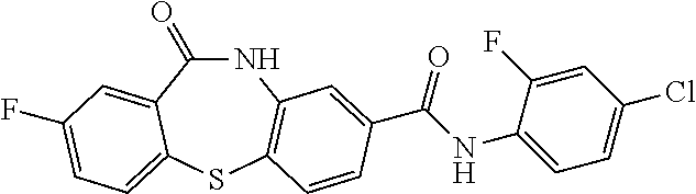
N1C(=O)C2=CC(F)=CC=C2SC2=C1C=C(C(NC1=CC=C(Cl)C=C1F)=O)C=C2
